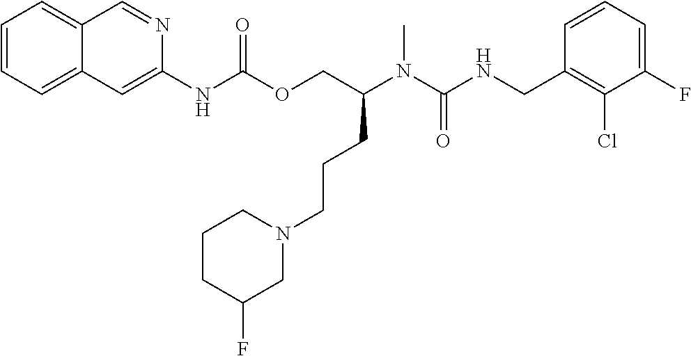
C1=CC(CNC(N(C)C(COC(NC2=CC3=CC=CC=C3C=N2)=O)CCCN2CCCC(F)C2)=O)=C(Cl)C(F)=C1
